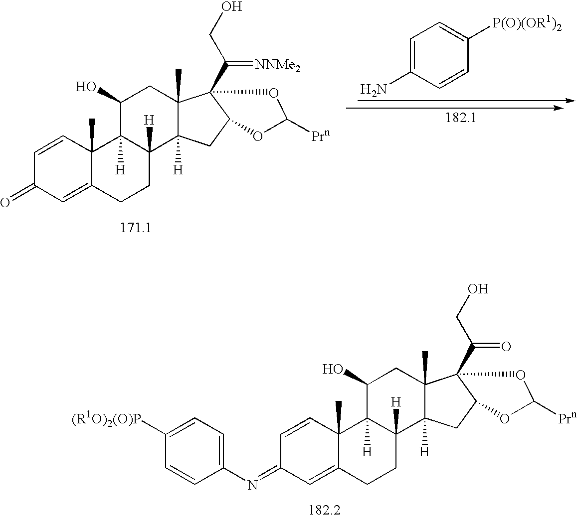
C1=CC2(C)C(=CC1=O)CCC1([H])C2([H])C(O)CC2(C)C1([H])CC1C2(C(=[NNMe2])CO)OC([Prn])O1.C1=C(N)C=CC([P(O)(OR1)2])=C1.C1=CC2(C)C(=CC1=NC1=CC=C([(R1O)2(O)P])C=C1)CCC1([H])C2([H])C(O)CC2(C)C1([H])CC1C2(C(=O)CO)OC([Prn])O1
